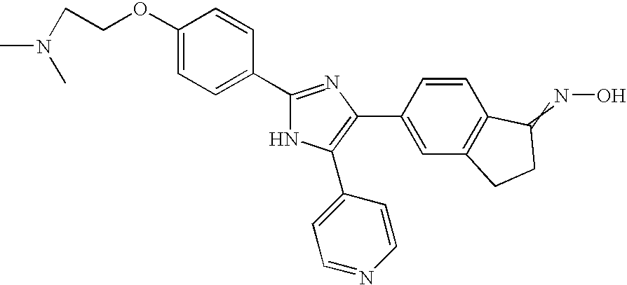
C1(OCCN(C)C)=CC=C(C2=NC(C3=CC4=C(C=C3)C(=NO)CC4)=C(C3=CC=NC=C3)N2)C=C1
